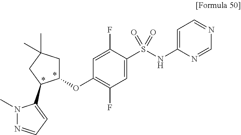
C1C(OC2=C(F)C=C(S(NC3=CC=NC=N3)(=O)=O)C(F)=C2)C(C2=CC=NN2C)CC1(C)C
